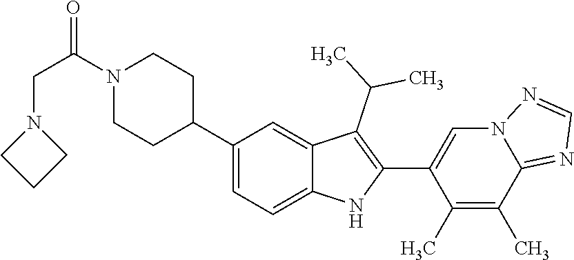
C1(C2CCN(C(CN3CCC3)=O)CC2)=CC=C2C(=C1)C(C(C)C)=C(C1=CN3C(=NC=N3)C(C)=C1C)N2
